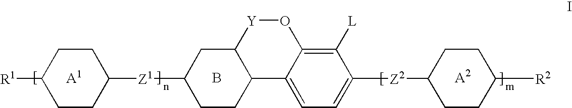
[R1]C1CCC([Z1]C2CCC3C(C2)[Y]OC2=C([L])C([Z2]C4CCC([R2])CC4)=CC=C32)CC1.B
